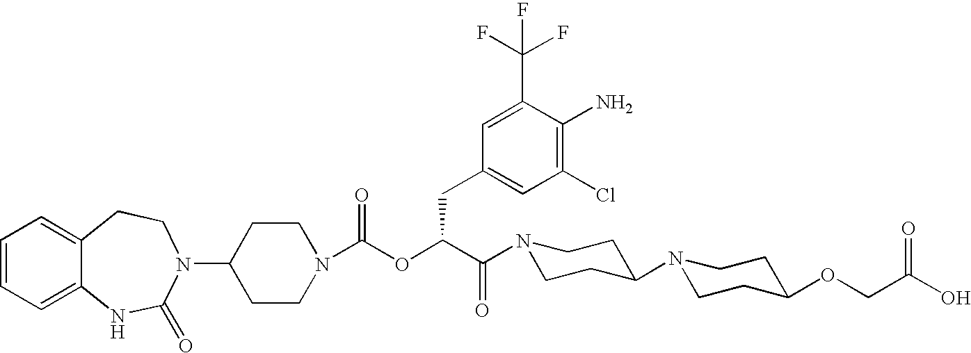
C12=CC=CC=C1NC(=O)N(C1CCN(C(OC(C(=O)N3CCC(N4CCC(OCC(O)=O)CC4)CC3)CC3=CC(Cl)=C(N)C(C(F)(F)F)=C3)=O)CC1)CC2
